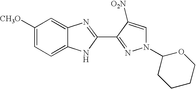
C1([CH3O])=CC=C2C(=C1)N=C(C1=NN(C3CCCCO3)C=C1[O2N])N2
